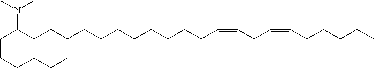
C(C(CCCCCCCCCCCC=CCC=CCCCCC)N(C)C)CCCCC
